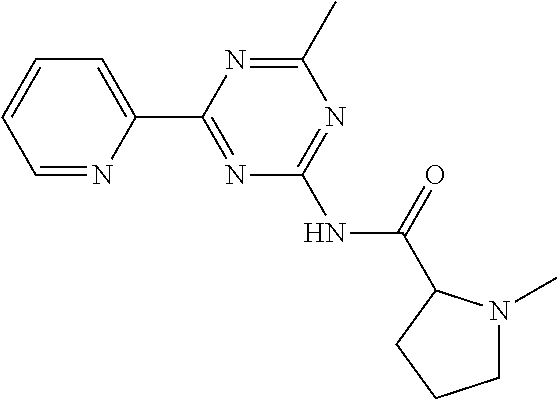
C1=NC(C2=NC(NC(=O)C3N(C)CCC3)=NC(C)=N2)=CC=C1
